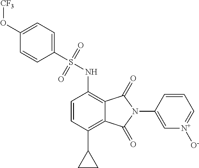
C1=CC(C2CC2)=C2C(=C1NS(C1=CC=C(O[CF3])C=C1)(=O)=O)C(=O)N(C1=C[N+]([O-])=CC=C1)C2=O
